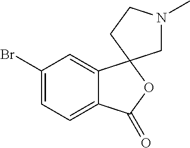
BrC1=CC=C2C(=C1)C1(OC2=O)CN(C)CC1
